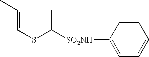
C1(C)=CSC([SO2NH]C2=CC=CC=C2)=C1
